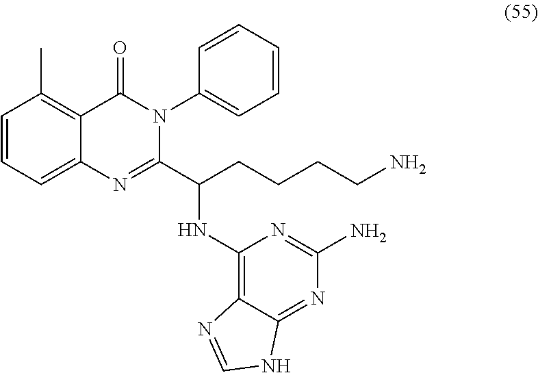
C1=CC=C2C(=C1C)C(=O)N(C1=CC=CC=C1)C(C(NC1=C3C(=NC(N)=N1)NC=N3)CCCCN)=N2
